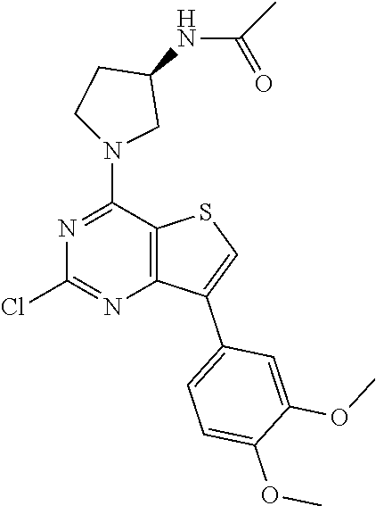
C1(N2CCC(NC(C)=O)C2)=NC(Cl)=NC2=C1SC=C2C1=CC=C(OC)C(OC)=C1
